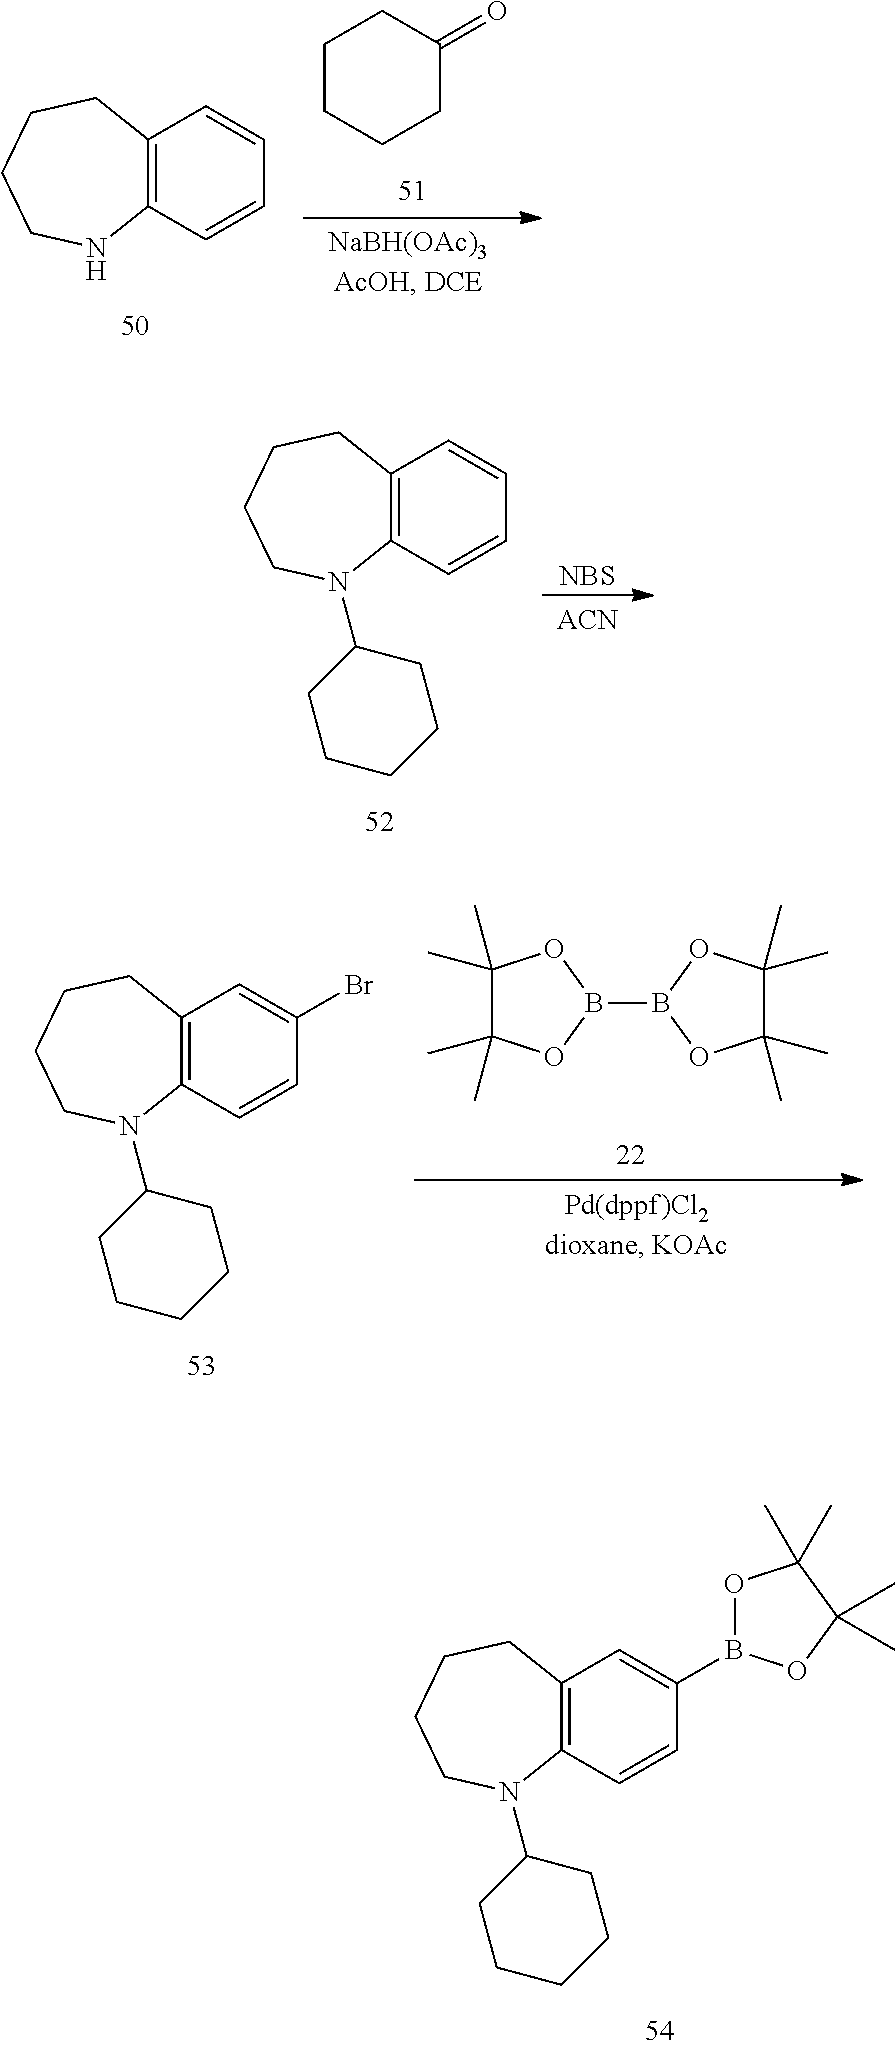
C12=C(C=CC(B3OC(C)(C)C(C)(C)O3)=C1)N(C1CCCCC1)CCCC2.C12=C(C=CC=C1)NCCCC2.C1CCCC(=O)C1.C12=C(C=CC=C1)N(C1CCCCC1)CCCC2.[NBS].[ACN].B1(B2OC(C)(C)C(C)(C)O2)OC(C)(C)C(C)(C)O1.C12=C(C=CC(Br)=C1)N(C1CCCCC1)CCCC2
